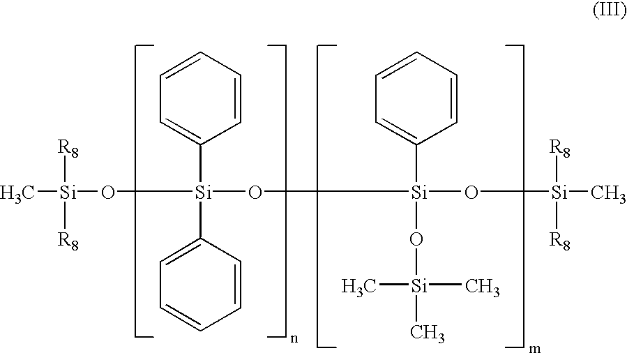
C[Si](O[Si](O[Si](O[Si](C)([R8])[R8])(C1=CC=CC=C1)O[Si](C)(C)C)(C1=CC=CC=C1)C1=CC=CC=C1)([R8])[R8]
